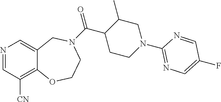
N1=CC([CN])=C2C(=C1)CN(C(C1CCN(C3=NC=C(F)C=N3)CC1C)=O)CCO2
